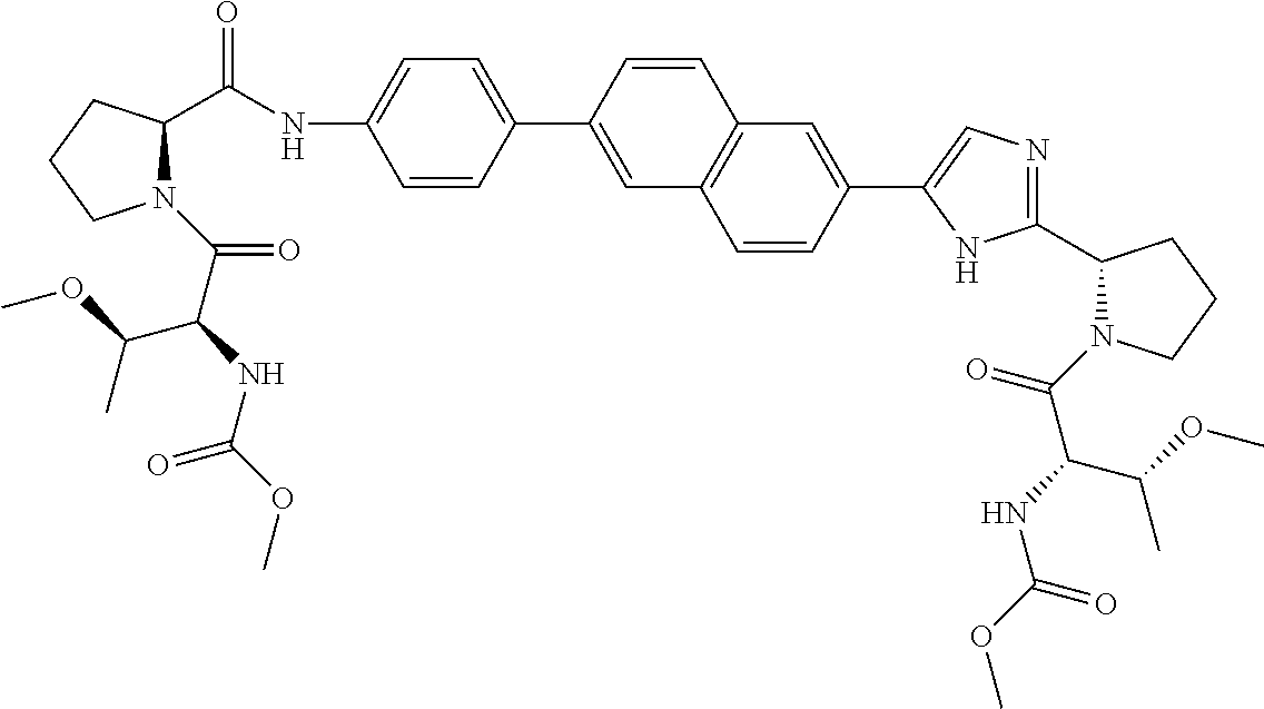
C1CCN(C(C(C(OC)C)NC(OC)=O)=O)C1C(NC1=CC=C(C2=CC3=C(C=C2)C=C(C2=CN=C(C4CCCN4C(=O)C(NC(OC)=O)C(C)OC)N2)C=C3)C=C1)=O
